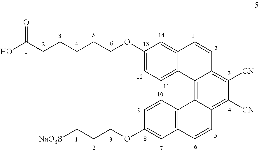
OC(CCCCCOC1=CC=C2C(=C1)C=CC1=C([CN])C([CN])=C3C(=C21)C1=C(C=C3)C=C(OCCC[NaO3S])C=C1)=O
